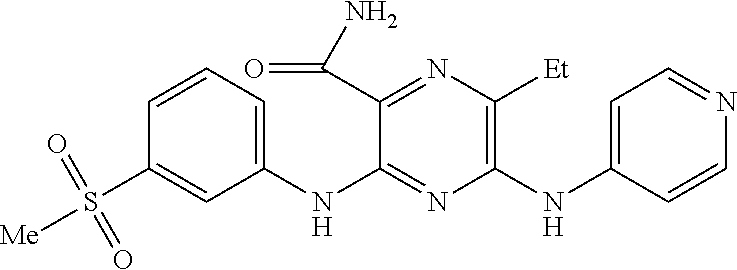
C1(NC2=NC(NC3=CC=NC=C3)=C([Et])N=C2C(N)=O)=CC=CC(S([Me])(=O)=O)=C1
